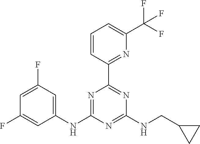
C1=CC(C2=NC(NCC3CC3)=NC(NC3=CC(F)=CC(F)=C3)=N2)=NC(C(F)(F)F)=C1
